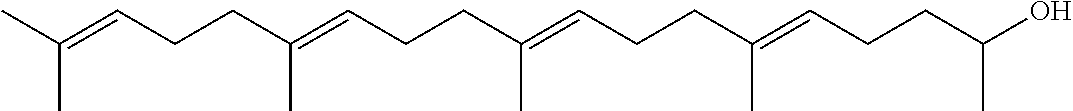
C(C(=CCCC(=CCCC(=CCCC(C)O)C)C)C)CC=C(C)C
